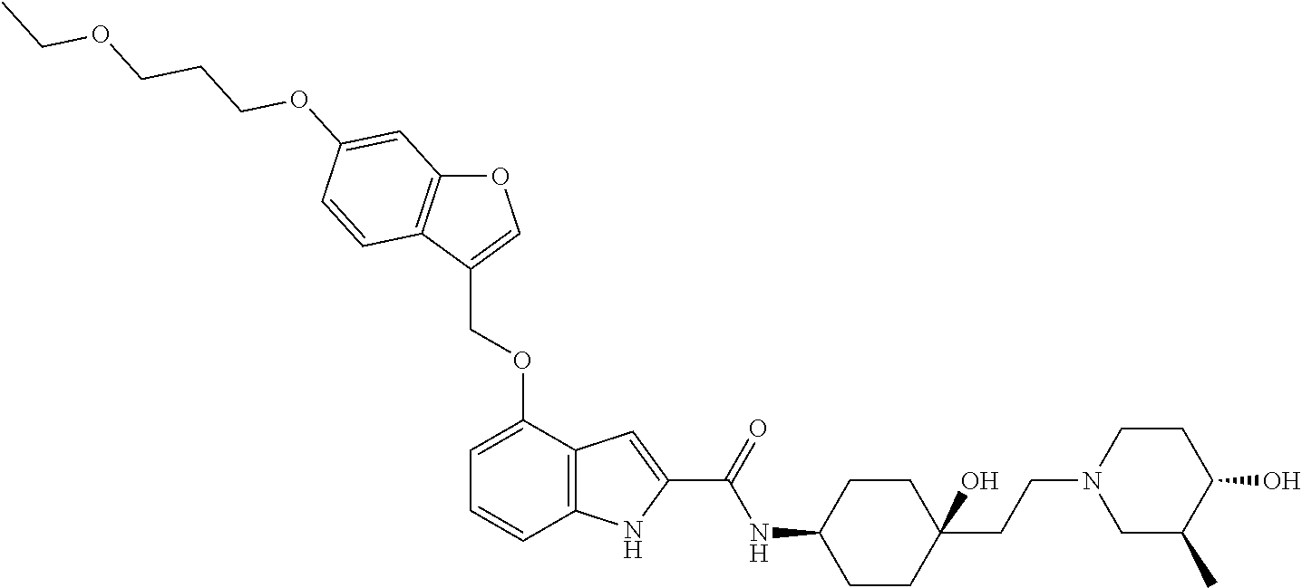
C12=C(C(OCC3=COC4=C3C=CC(OCCCOCC)=C4)=CC=C1)C=C(C(=O)NC1CCC(CCN3CC(C)C(O)CC3)(O)CC1)N2
